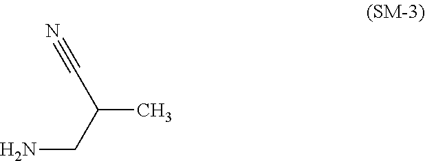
NCC(C)C#N
